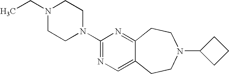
N1(CC)CCN(C2=NC=C3C(=N2)CCN(C2CCC2)CC3)CC1
